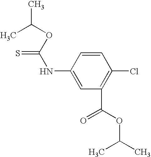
CC(OC(NC1=CC(C(OC(C)C)=O)=C(Cl)C=C1)=S)C
